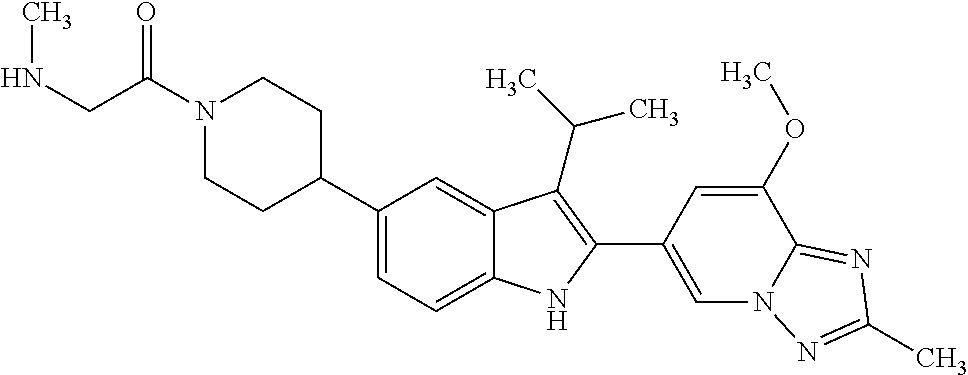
C(N1CCC(C2=CC=C3C(=C2)C(C(C)C)=C(C2=CN4C(=NC(C)=N4)C(OC)=C2)N3)CC1)(=O)CNC
